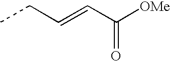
C(C=CC([OMe])=O)C
